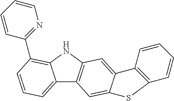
C12=CC=CC(C3=NC=CC=C3)=C1NC1=C2C=C2C(=C1)C1=C(C=CC=C1)S2
